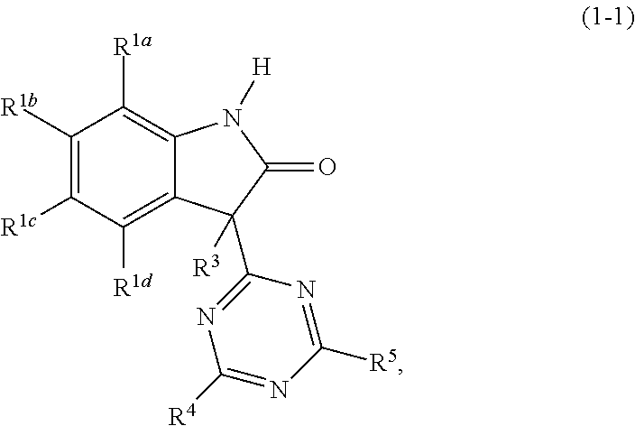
C1([R1b])=C([R1c])C([R1d])=C2C(=C1[R1a])N([H])C(=O)C2([R3])C1=NC([R4])=NC([R5])=N1
